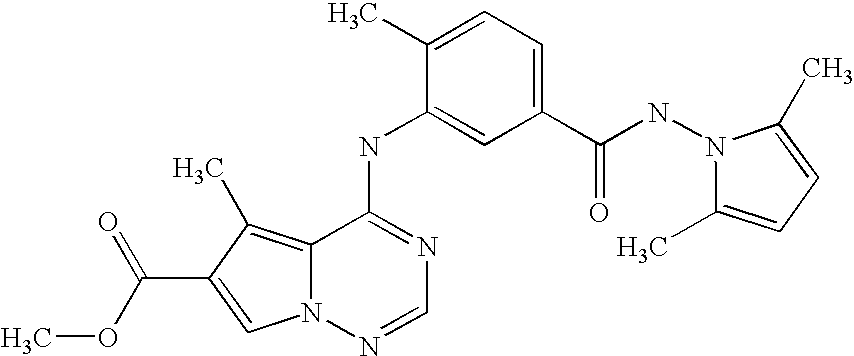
C1(C(NN2C(C)=CC=C2C)=O)=CC=C(C)C(NC2=NC=NN3C2=C(C)C(C(OC)=O)=C3)=C1
